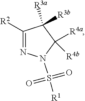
C1([R2])=NN(S([R1])(=O)=O)C([R4a])([R4b])C1([R3b])[R3a]
